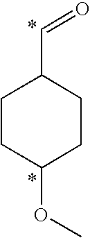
C(=O)C1CCC(OC)CC1
